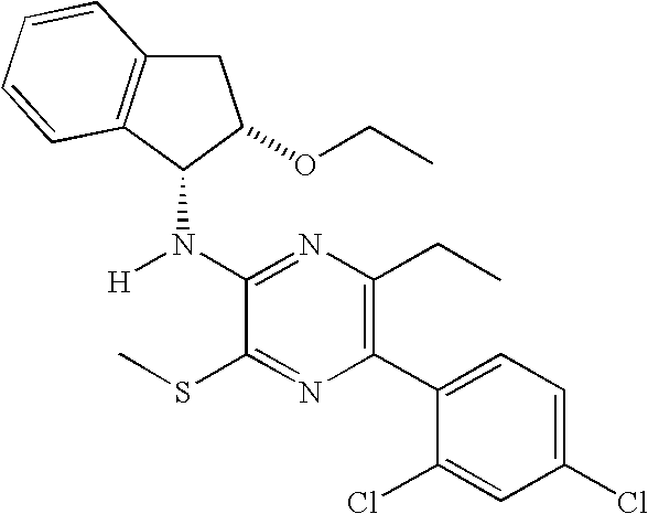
C1C2=C(C(N([H])C3=NC(CC)=C(C4=CC=C(Cl)C=C4Cl)N=C3SC)C1OCC)C=CC=C2
